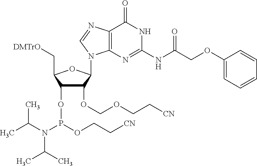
C1(OCOCC[CN])C(OP(OCC[CN])N(C(C)C)C(C)C)C(C[DMTrO])OC1N1C2=C(N=C1)C(=O)NC(NC(COC1=CC=CC=C1)=O)=N2
